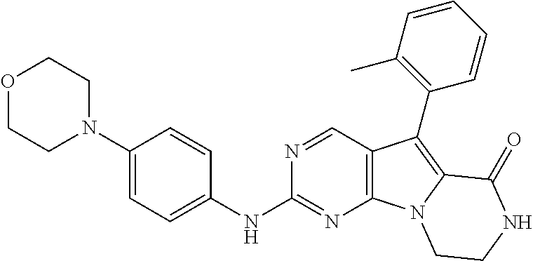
C12=C(C=NC(NC3=CC=C(N4CCOCC4)C=C3)=N1)C(C1=C(C)C=CC=C1)=C1N2CCNC1=O
